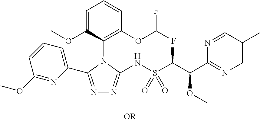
C1=C(OC)C(N2C(C3=CC=CC(OC)=N3)=NN=C2NS(C(C(C2=NC=C(C)C=N2)OC)C)(=O)=O)=C(OC(F)F)C=C1
